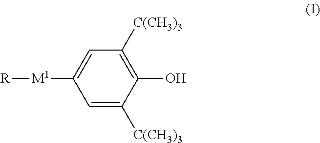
[M1](C1=CC([C(CH3)3])=C(O)C([C(CH3)3])=C1)[R]
